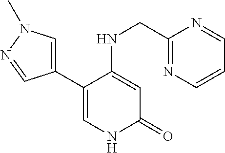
C1=C(NCC2=NC=CC=N2)C(C2=CN(C)N=C2)=CNC1=O
